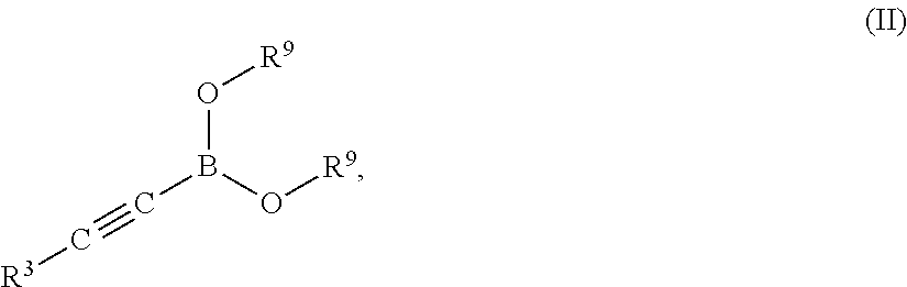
B(O[R9])(O[R9])C#C[R3]
